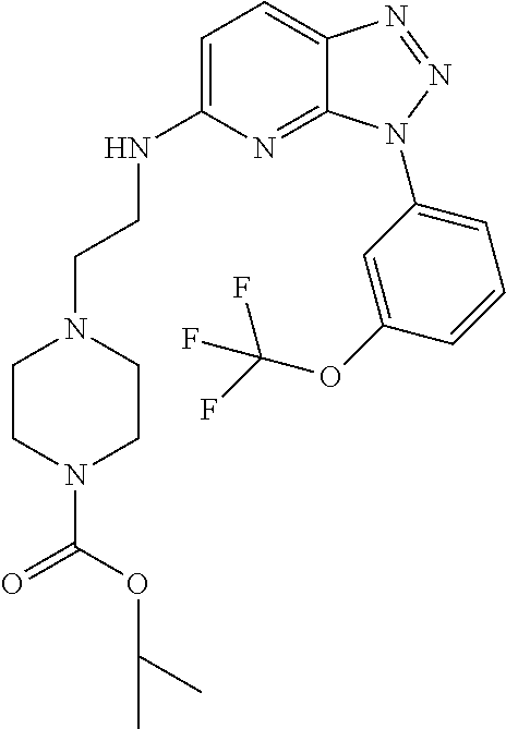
C1=C(NCCN2CCN(C(OC(C)C)=O)CC2)N=C2C(=C1)N=NN2C1=CC=CC(OC(F)(F)F)=C1
